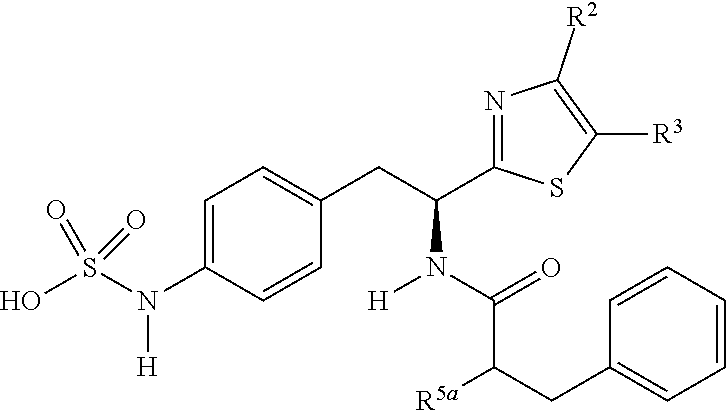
C1=C(N(S(O)(=O)=O)[H])C=CC(CC(N(C(C(CC2=CC=CC=C2)[R5a])=O)[H])C2=NC([R2])=C([R3])S2)=C1
